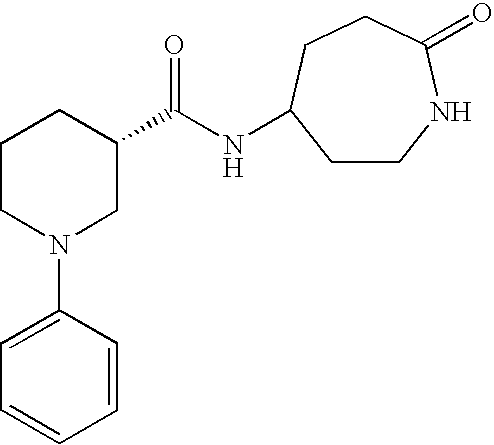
C1(N2CC(C(NC3CCNC(=O)CC3)=O)CCC2)=CC=CC=C1
